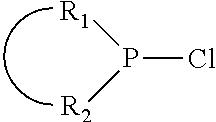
P(Cl)([R1])[R2]
